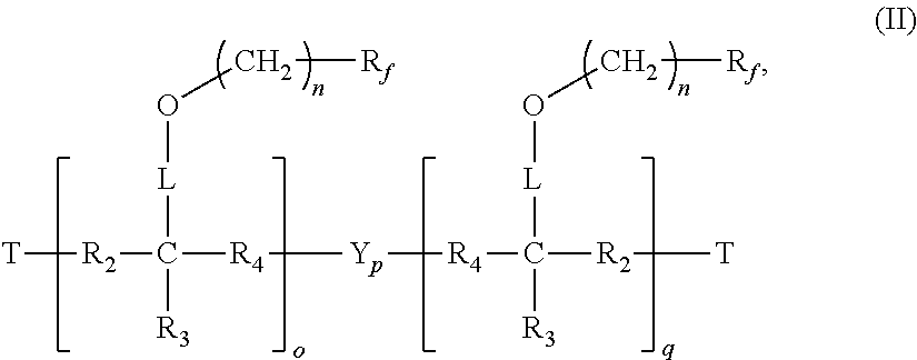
[T][R2]C([R3])([L]OC[Rf])[R4][Yp][R4]C([R3])([L]OC[Rf])[R2][T]
